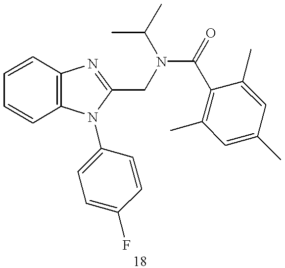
C1=CC=CC2=C1N=C(CN(C(=O)C1=C(C)C=C(C)C=C1C)C(C)C)N2C1=CC=C(F)C=C1
